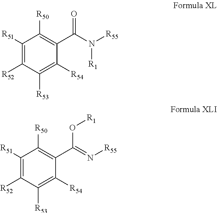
C1([R51])=C([R52])C([R53])=C([R54])C(C(N([R1])[R55])=O)=C1[R50].C1([R51])=C([R52])C([R53])=C([R54])C(C(=N[R55])O[R1])=C1[R50]
